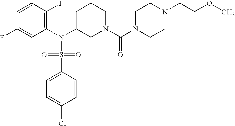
C1=CC(F)=C(N(C2CN(C(N3CCN(CCOC)CC3)=O)CCC2)S(=O)(=O)C2=CC=C(Cl)C=C2)C=C1F
